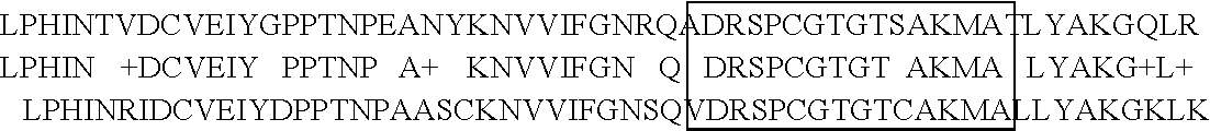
[PPTNP].C1CCC1
